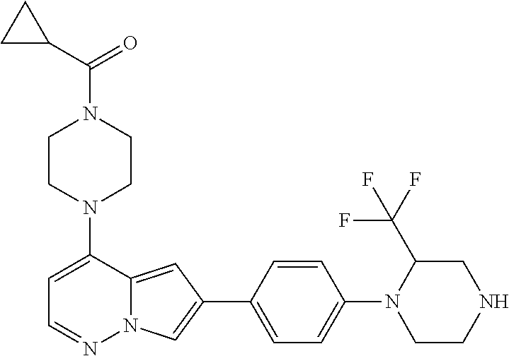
N1(C2=CC=NN3C2=CC(C2=CC=C(N4CCNCC4C(F)(F)F)C=C2)=C3)CCN(C(=O)C2CC2)CC1
